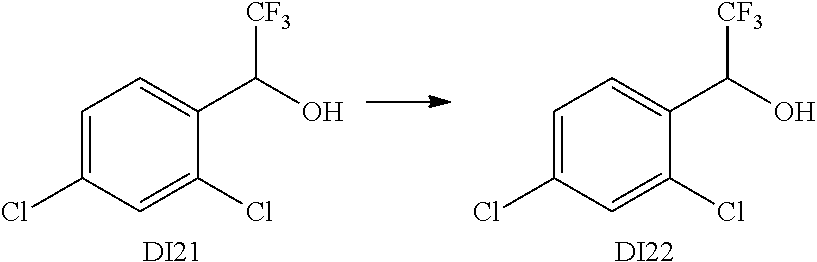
ClC1=CC=C(C(O)[CF3])C(Cl)=C1.ClC1=CC=C(C(O)[CF3])C(Cl)=C1.[DI21].[DI22]
